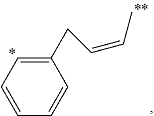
C1(CC=CC)=CC=CC=C1
